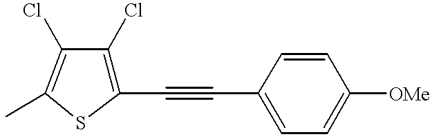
C1(C#CC2=CC=C([OMe])C=C2)=C(Cl)C(Cl)=C(C)S1
